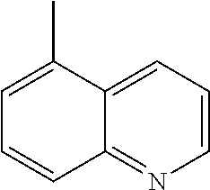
C1=C(C)C2=CC=CN=C2C=C1
